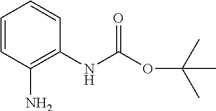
C1=CC(N)=C(NC(OC(C)(C)C)=O)C=C1
